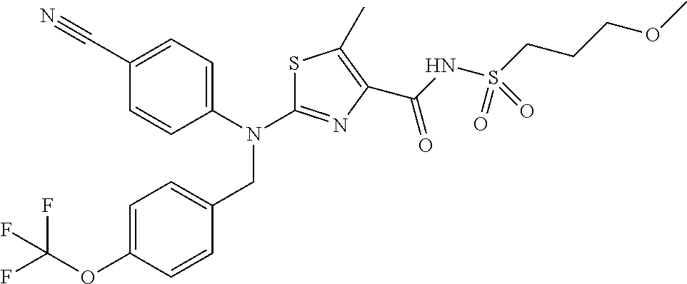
C1=C(OC(F)(F)F)C=CC(CN(C2=NC(C(NS(CCCOC)(=O)=O)=O)=C(C)S2)C2=CC=C(C#N)C=C2)=C1
